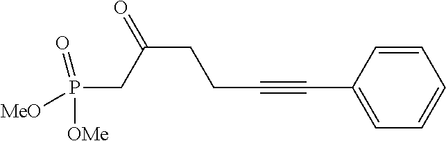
P(CC(CCC#CC1=CC=CC=C1)=O)([OMe])([MeO])=O
